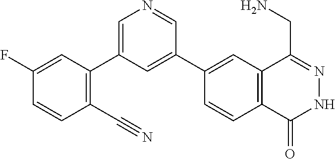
C1(C2=CC(C3=C(C#N)C=CC(F)=C3)=CN=C2)=CC2=C(C=C1)C(=O)NN=C2CN
